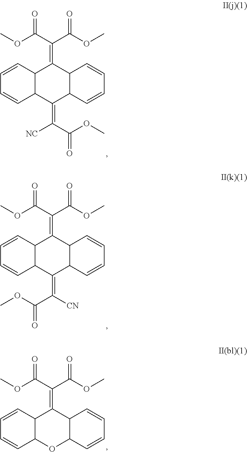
C(C(C(OC)=O)=C1C2C(C(=C(C(OC)=O)[NC])C3C1C=CC=C3)C=CC=C2)(OC)=O.C(C(C(OC)=O)=C1C2C(C(=C([CN])C(OC)=O)C3C1C=CC=C3)C=CC=C2)(OC)=O.C(C(C(OC)=O)=C1C2C(OC3C1C=CC=C3)C=CC=C2)(OC)=O
